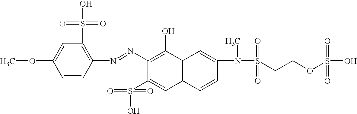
C1(N=NC2=C(S(O)(=O)=O)C=C(OC)C=C2)=C(O)C2=C(C=C1S(O)(=O)=O)C=CC(N(S(CCOS(O)(=O)=O)(=O)=O)C)=C2
